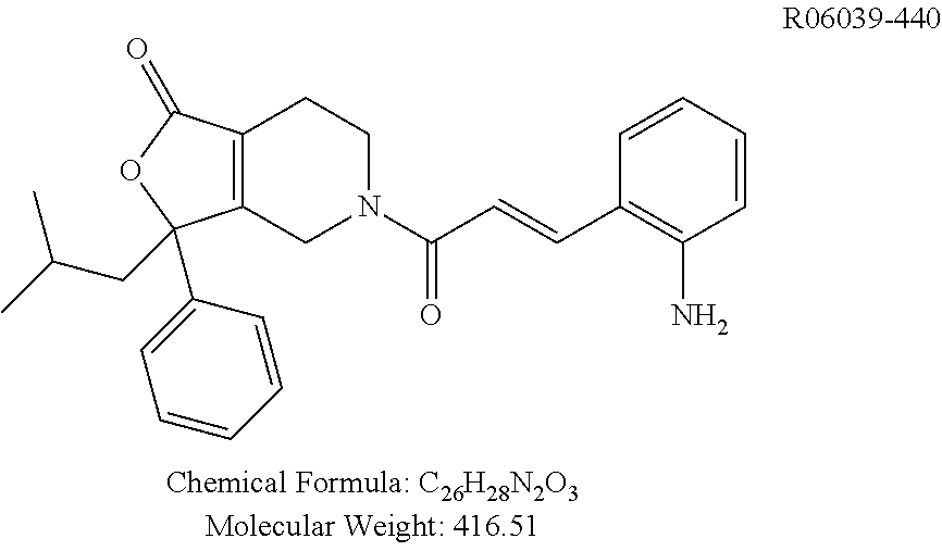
C12=C(CN(C(=O)C=CC3=C(N)C=CC=C3)CC1)C(C1=CC=CC=C1)(CC(C)C)OC2=O
